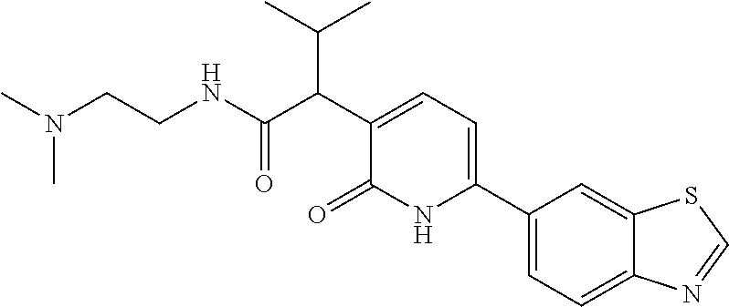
N(C)(CCNC(=O)C(C(C)C)C1=CC=C(C2=CC=C3C(=C2)SC=N3)NC1=O)C
